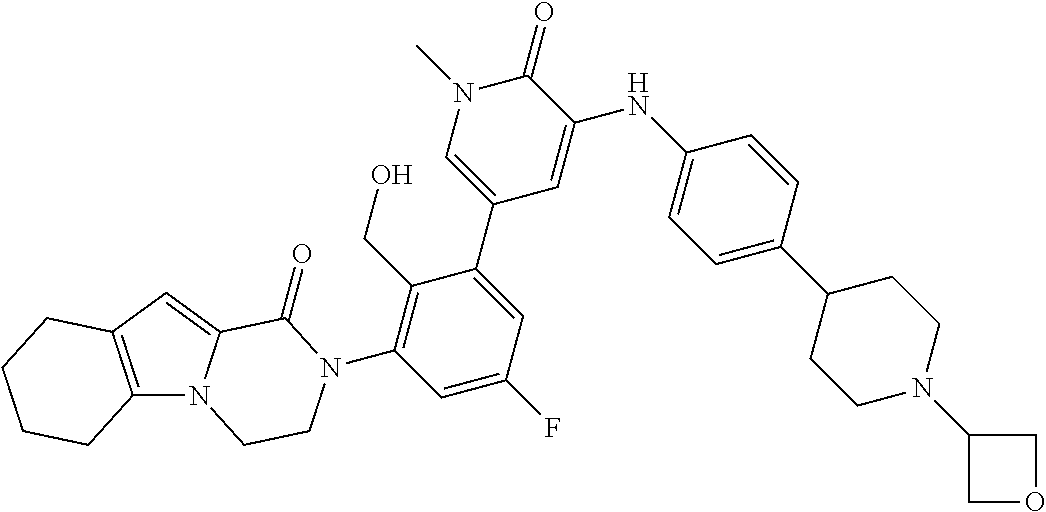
C12=C(C=C3N1CCN(C1=C(CO)C(C4=CN(C)C(=O)C(NC5=CC=C(C6CCN(C7COC7)CC6)C=C5)=C4)=CC(F)=C1)C3=O)CCCC2
